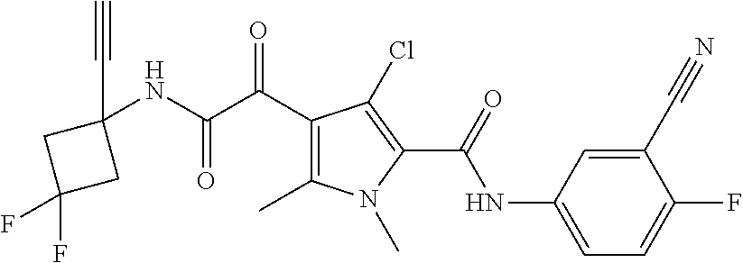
C1(C)=C(C(=O)C(=O)NC2(C#C)CC(F)(F)C2)C(Cl)=C(C(NC2=CC=C(F)C(C#N)=C2)=O)N1C
